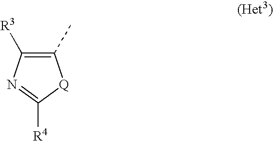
C1(C)=C([R3])N=C([R4])[Q]1
